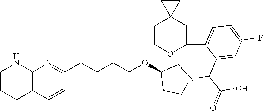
C1CCC2=C(N1)N=C(CCCCOC1CCN(C(C(=O)O)C3=CC(F)=CC=C3C3OCCC4(C3)CC4)C1)C=C2
